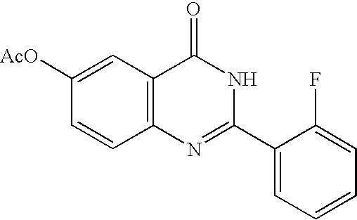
C1([AcO])=CC2=C(C=C1)N=C(C1=CC=CC=C1F)NC2=O
